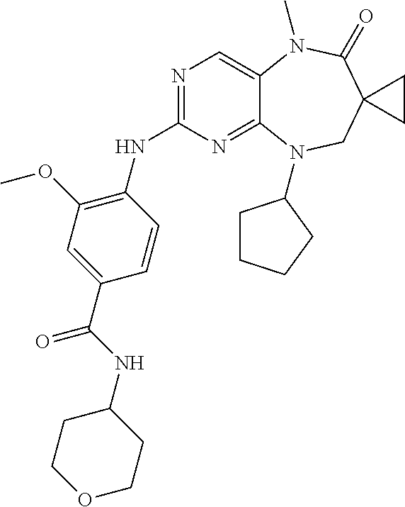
N1=C(NC2=C(OC)C=C(C(NC3CCOCC3)=O)C=C2)N=C2C(=C1)N(C)C(=O)C1(CN2C2CCCC2)CC1
